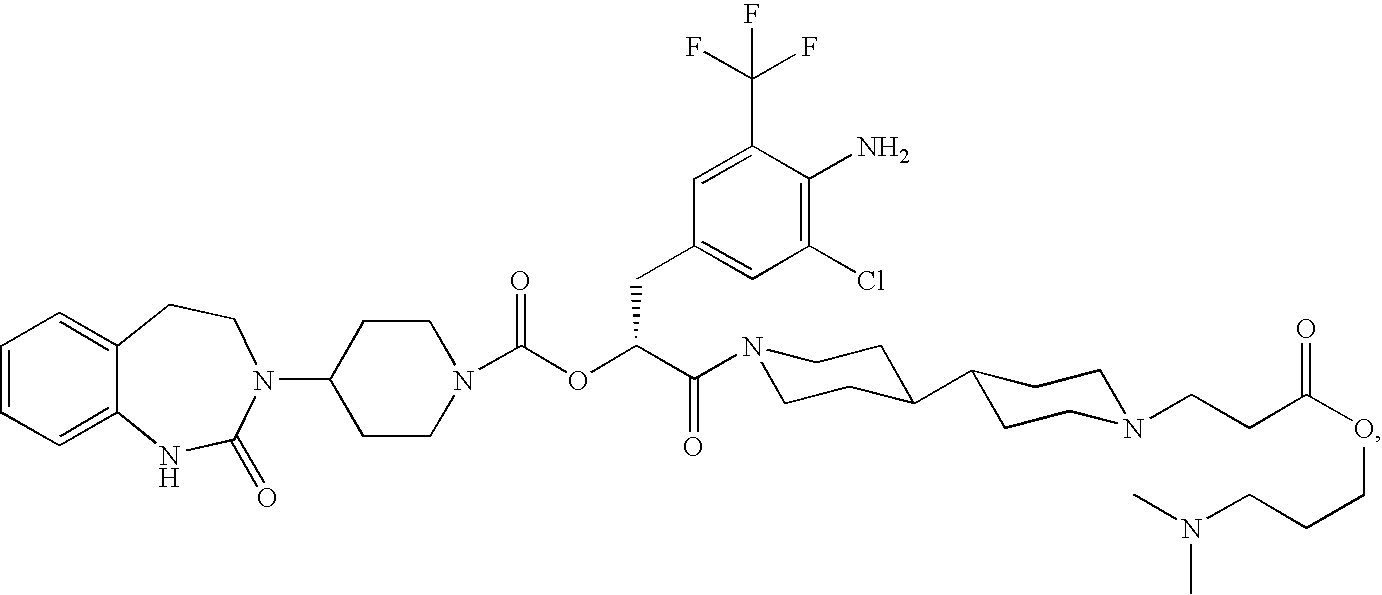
C1=CC=C2C(=C1)CCN(C1CCN(C(OC(C(=O)N3CCC(C4CCN(CCC(OCCCN(C)C)=O)CC4)CC3)CC3=CC(Cl)=C(N)C(C(F)(F)F)=C3)=O)CC1)C(=O)N2
